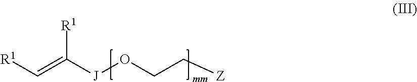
C(=C([J]OCC[Z])[R1])[R1]
